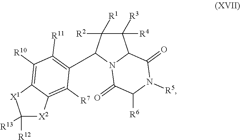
C1([R4])([R3])C([R2])([R1])C(C2=C([R11])C([R10])=C3C(=C2[R7])[X2]C([R12])([R13])[X1]3)N2C1C(=O)N([R5])C([R6])C2=O
